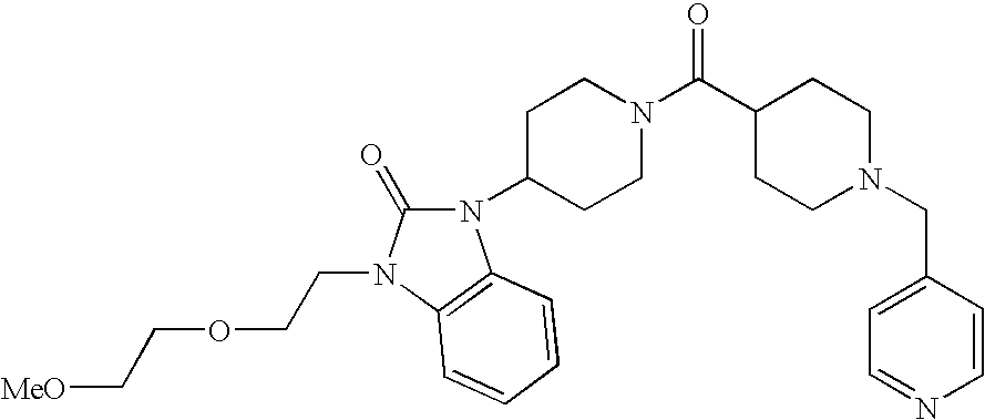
C1CC(C(N2CCC(N3C(=O)N(CCOCC[MeO])C4=C3C=CC=C4)CC2)=O)CCN1CC1=CC=NC=C1
